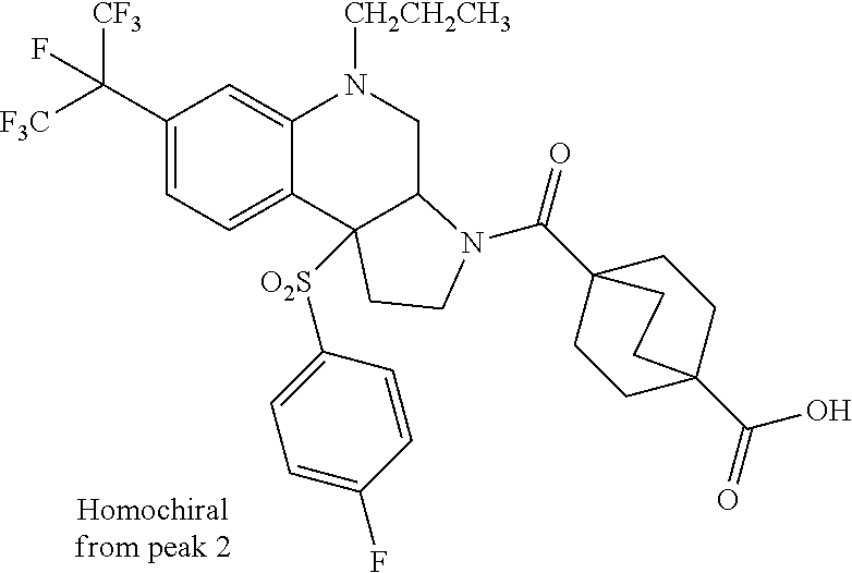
C1(C([F3C])([CF3])F)=CC=C2C(=C1)N([CH2CH2CH3])CC1C2([O2S]C2=CC=C(F)C=C2)CCN1C(=O)C12CCC(C(=O)O)(CC1)CC2
